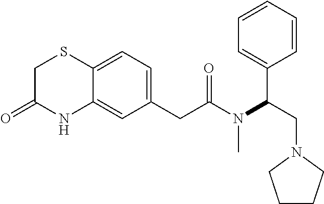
C1(CC(N(C(CN2CCCC2)C2=CC=CC=C2)C)=O)=CC=C2C(=C1)NC(=O)CS2
